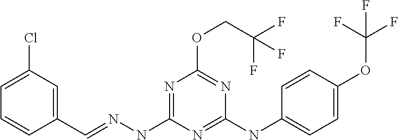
C1=CC(C=NNC2=NC(OCC(F)(F)F)=NC(NC3=CC=C(OC(F)(F)F)C=C3)=N2)=CC(Cl)=C1
